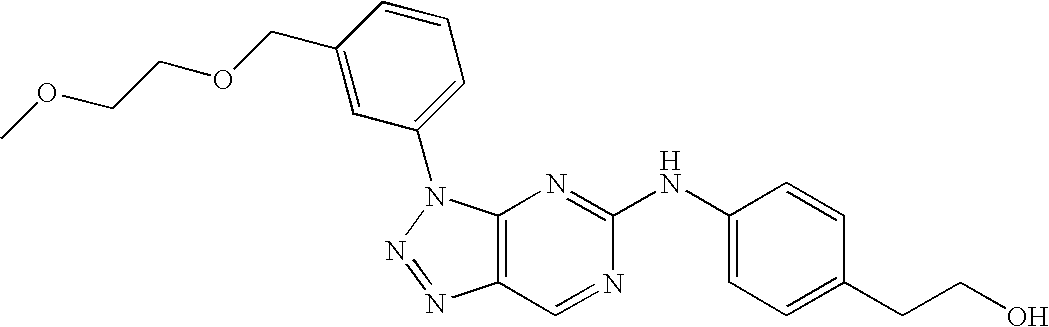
C12=C(N(C3=CC=CC(COCCOC)=C3)N=N1)N=C(NC1=CC=C(CCO)C=C1)N=C2
